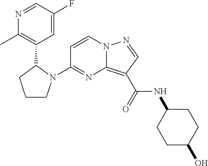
C1(N2CCCC2C2=C(C)N=CC(F)=C2)=NC2=C(C(=O)NC3CCC(O)CC3)C=NN2C=C1
